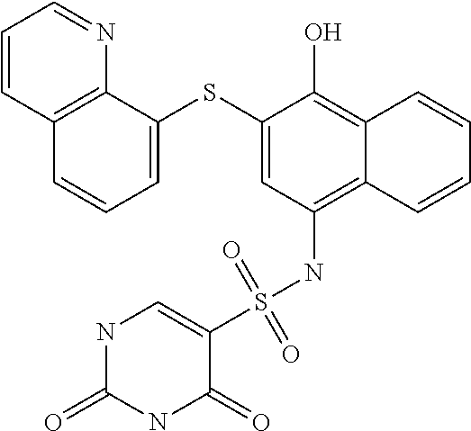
C12=C(NS(C3=CNC(=O)NC3=O)(=O)=O)C=C(SC3=CC=CC4=C3N=CC=C4)C(O)=C1C=CC=C2
